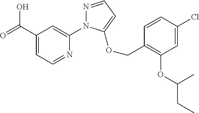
C(C1=CC=NC(N2N=CC=C2OCC2=C(OC(CC)C)C=C(Cl)C=C2)=C1)(=O)O
